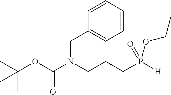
CC(OC(N(CCCP([H])(=O)OCC)CC1=CC=CC=C1)=O)(C)C
